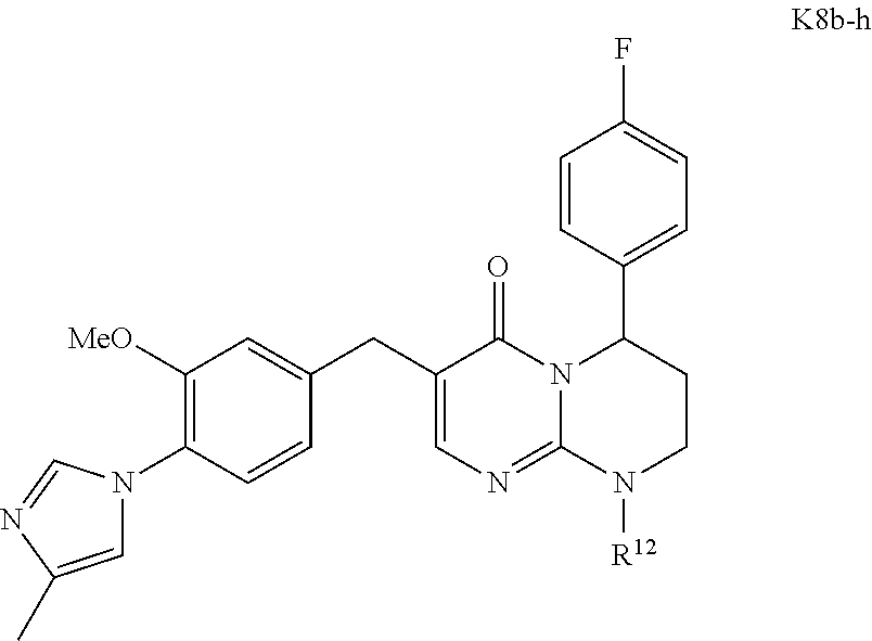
C1=C(C)N=CN1C1=C([MeO])C=C(CC2=CN=C3N(C2=O)C(C2=CC=C(F)C=C2)CCN3[R12])C=C1
